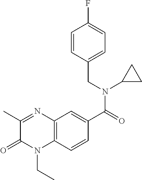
C12=C(C=CC(C(=O)N(CC3=CC=C(F)C=C3)C3CC3)=C1)N(CC)C(=O)C(C)=N2
